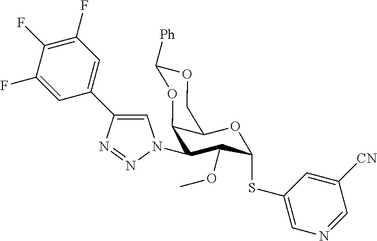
C1(N2C=C(C3=CC(F)=C(F)C(F)=C3)N=N2)C(OC)C(SC2=CN=CC([CN])=C2)OC2C1OC([Ph])OC2
